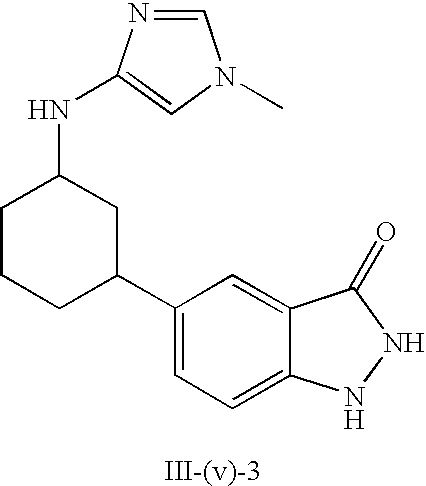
C1(C2CC(NC3=CN(C)C=N3)CCC2)=CC=C2C(=C1)C(=O)NN2
